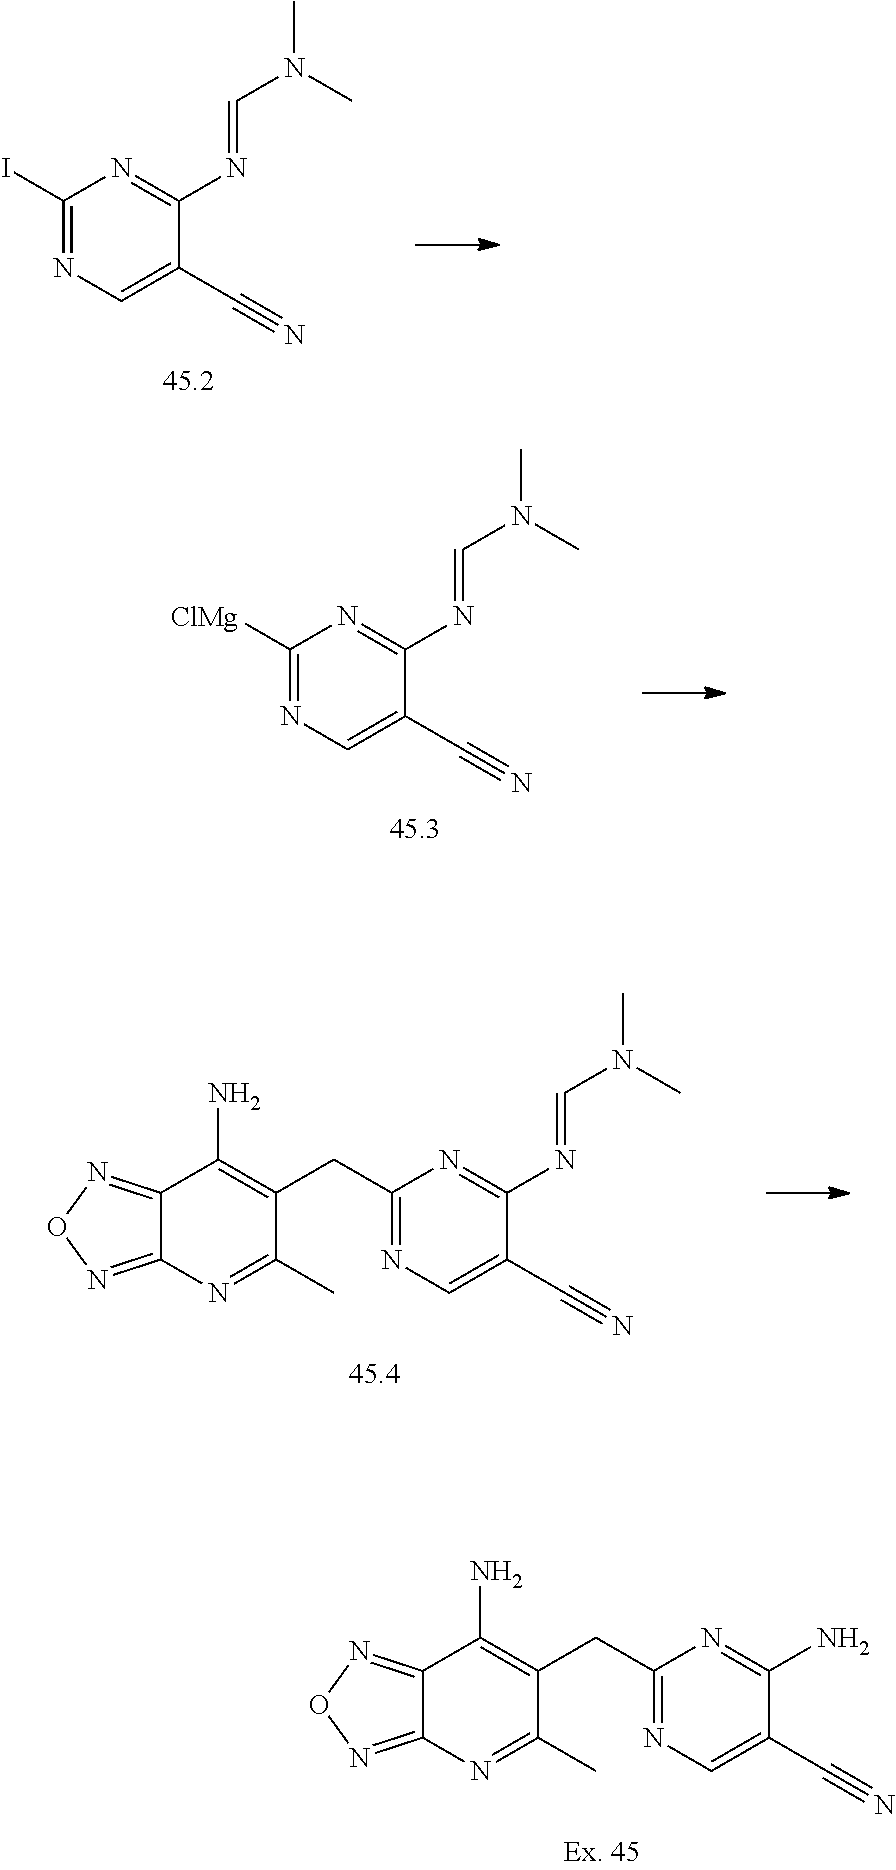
C1(I)=NC=C(C#N)C(N=CN(C)C)=N1.C1([ClMg])=NC=C(C#N)C(N=CN(C)C)=N1.C12=NON=C1N=C(C)C(CC1=NC=C(C#N)C(N)=N1)=C2N.C12=NON=C1N=C(C)C(CC1=NC=C(C#N)C(N=CN(C)C)=N1)=C2N
